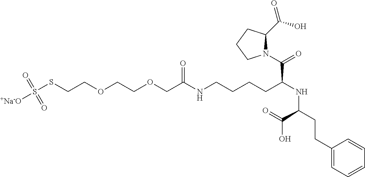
C(CSS([+Na-O])(=O)=O)OCCOCC(NCCCCC(NC(CCC1=CC=CC=C1)C(=O)O)C(N1C(C(O)=O)CCC1)=O)=O
